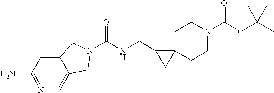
N1=C(N)CC2C(=C1)CN(C(NCC1CC13CCN(C(OC(C)(C)C)=O)CC3)=O)C2
